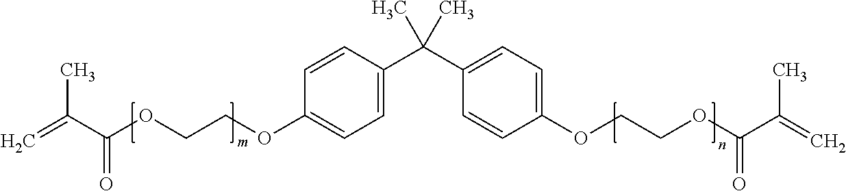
C1=CC(C(C2=CC=C(OCCOC(C(=C)C)=O)C=C2)(C)C)=CC=C1OCCOC(C(=C)C)=O
